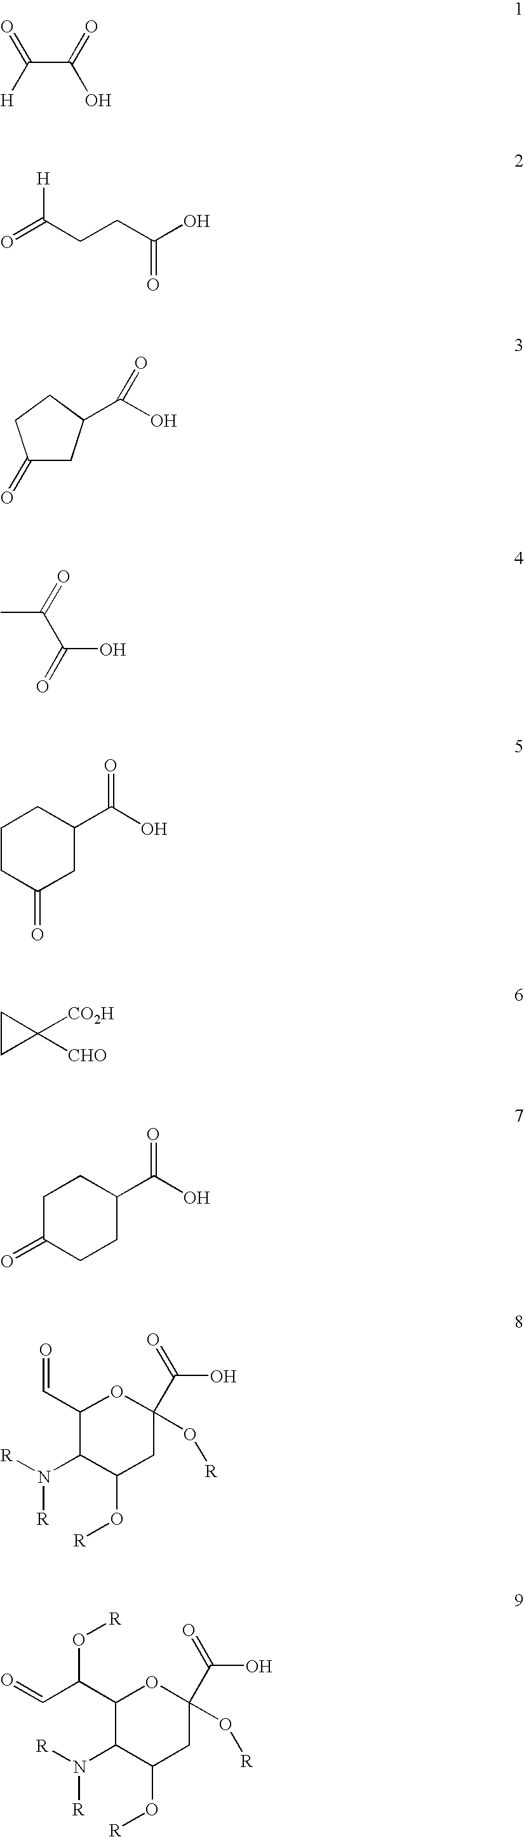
C(C(=O)O)(=O)[H].O=C(CCC(O)=O)[H].C1(=O)CC(C(O)=O)CC1.CC(C(O)=O)=O.C1CC(=O)CC(C(O)=O)C1.C1(C=O)C(N([R])[R])C(O[R])CC(C(=O)O)(O[R])O1.C1(C(O[R])C=O)C(N([R])[R])C(O[R])CC(C(=O)O)(O[R])O1.C1CC1([CO2H])[CHO].C1C(=O)CCC(C(O)=O)C1
